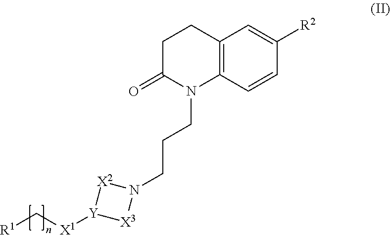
C12=C(C=CC([R2])=C1)N(CCCN1[X2][Y]([X1]C[R1])[X3]1)C(=O)CC2
